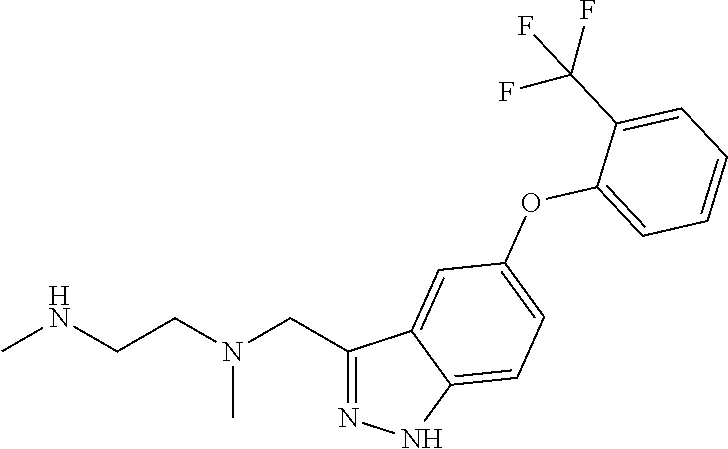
C1(CN(CCNC)C)=NNC2=CC=C(OC3=CC=CC=C3C(F)(F)F)C=C12
